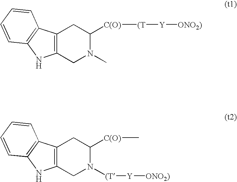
C12=C(CN(C)C([C(O)][(T][Y][ONO2)])C1)NC1=C2C=CC=C1.C12=C(CN([(T][Y][ONO2)])C([C(O)]C)C1)NC1=C2C=CC=C1
